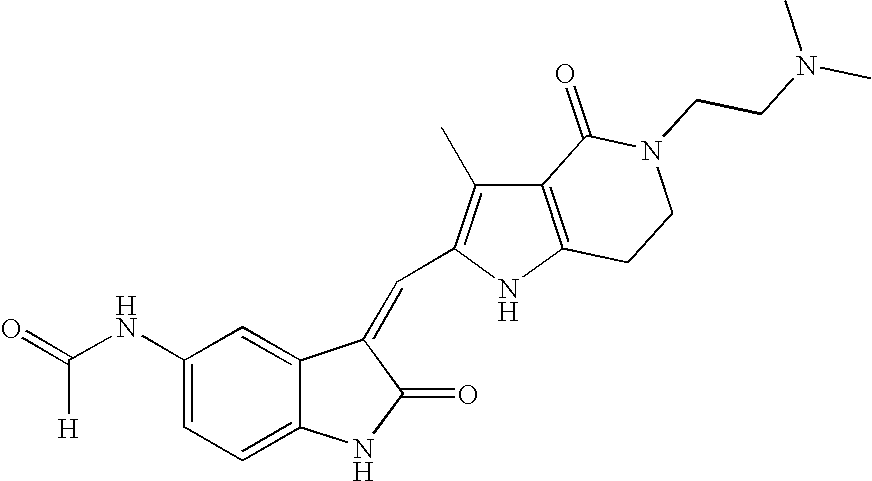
C1(NC([H])=O)=CC=C2C(=C1)C(=CC1=C(C)C3=C(N1)CCN(CCN(C)C)C3=O)C(=O)N2
